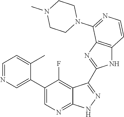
C1=NC=C(C2=CN=C3C(=C2F)C(C2=NC4=C(N2)C=CN=C4N2CCN(C)CC2)=N[N H]3)C(C)=C1
